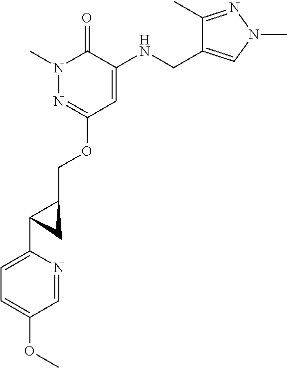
N1(C)N=C(OCC2CC2C2=CC=C(OC)C=N2)C=C(NCC2=CN(C)N=C2C)C1=O
